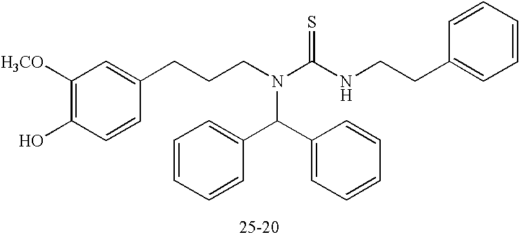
C1([H3CO])=C(O)C=CC(CCCN(C(=S)NCCC2=CC=CC=C2)C(C2=CC=CC=C2)C2=CC=CC=C2)=C1
